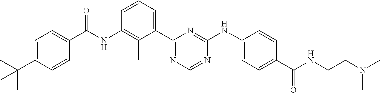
N(C1=C(C)C(C2=NC=NC(NC3=CC=C(C(NCCN(C)C)=O)C=C3)=N2)=CC=C1)C(=O)C1=CC=C(C(C)(C)C)C=C1
